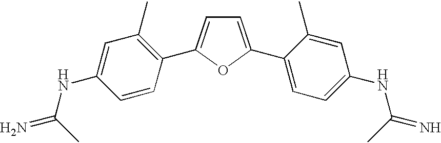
C1=C(C2=CC=C(NC(C)=N)C=C2C)OC(C2=C(C)C=C(NC(C)=N)C=C2)=C1
